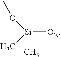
[Si](O)(C)(OC)C
